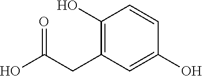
C1(O)=C(CC(O)=O)C=C(O)C=C1
